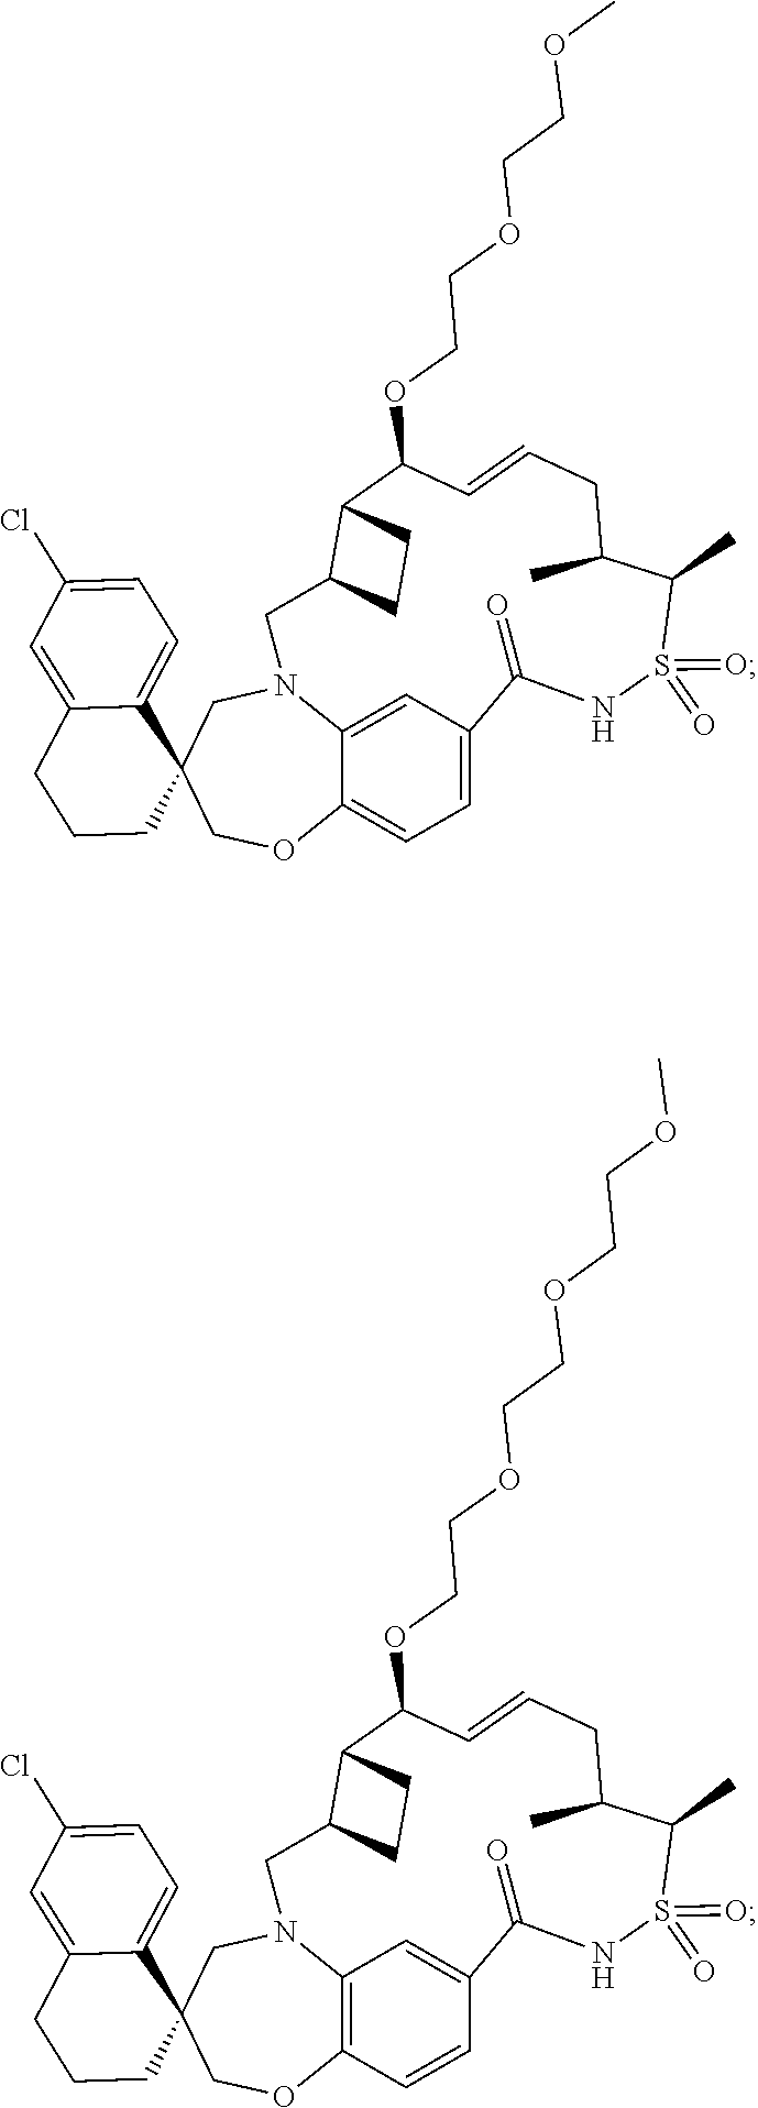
C1=C(Cl)C=C2C(=C1)C1(CCC2)COC2=CC=C3C=C2N(C1)CC1CCC1C(OCCOCCOC)C=CCC(C)C(C)S(=O)(=O)NC3=O.C1=C(Cl)C=C2C(=C1)C1(CCC2)COC2=C3N(C1)CC1CCC1C(OCCOCCOCCOC)C=CCC(C)C(C)S(=O)(=O)NC(=O)C(=C3)C=C2
